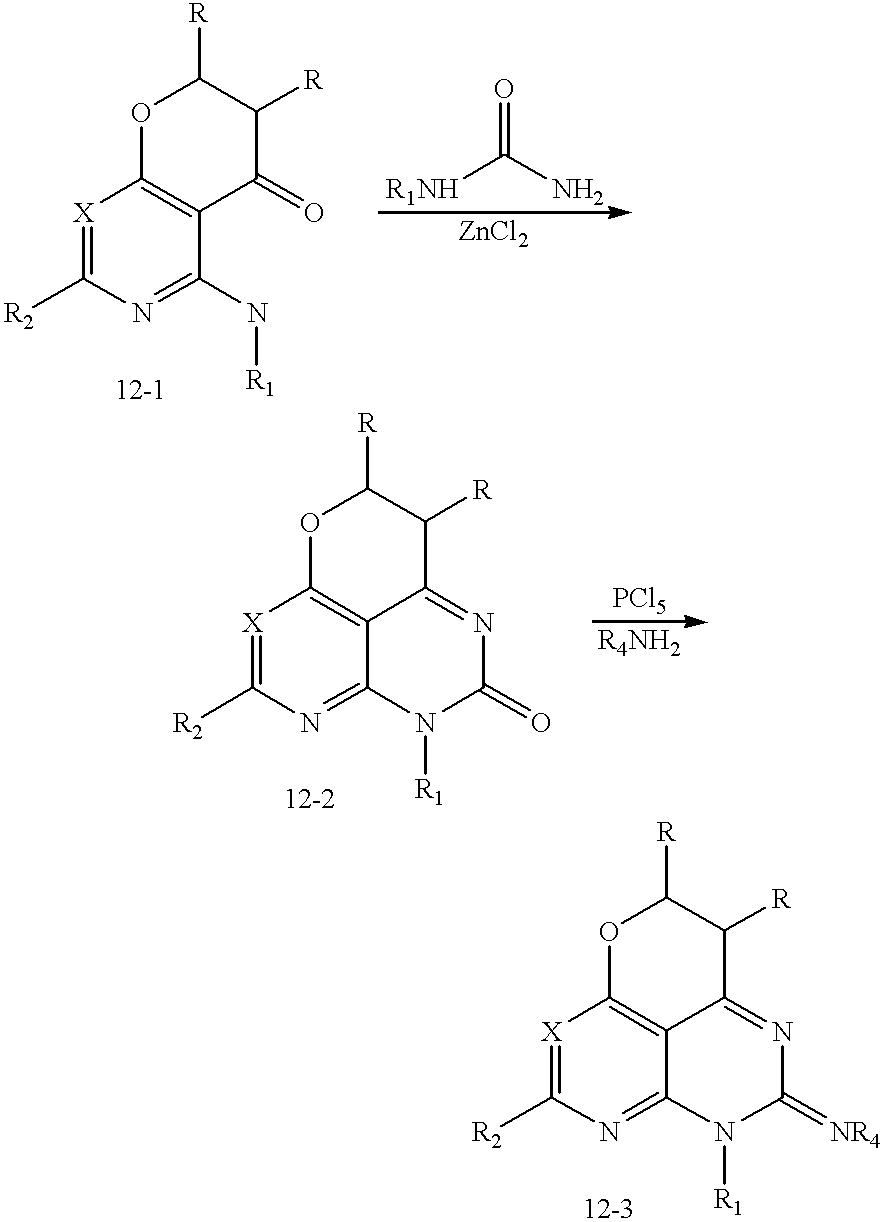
[X]1=C([R2])N=C(N[R1])C2=C1OC([R])C([R])C2=O.[R1NH]C(N)=O.[X]1=C([R2])N=C2C3=C1OC([R])C([R])C3=NC(=O)N2[R1].[X]1=C([R2])N=C2C3=C1OC([R])C([R])C3=NC(=[NR4])N2[R1]
